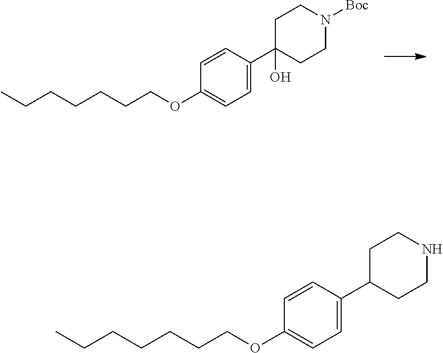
CCCCCCCOC1=CC=C(C2(O)CCN([Boc])CC2)C=C1.CCCCCCCOC1=CC=C(C2CCNCC2)C=C1
